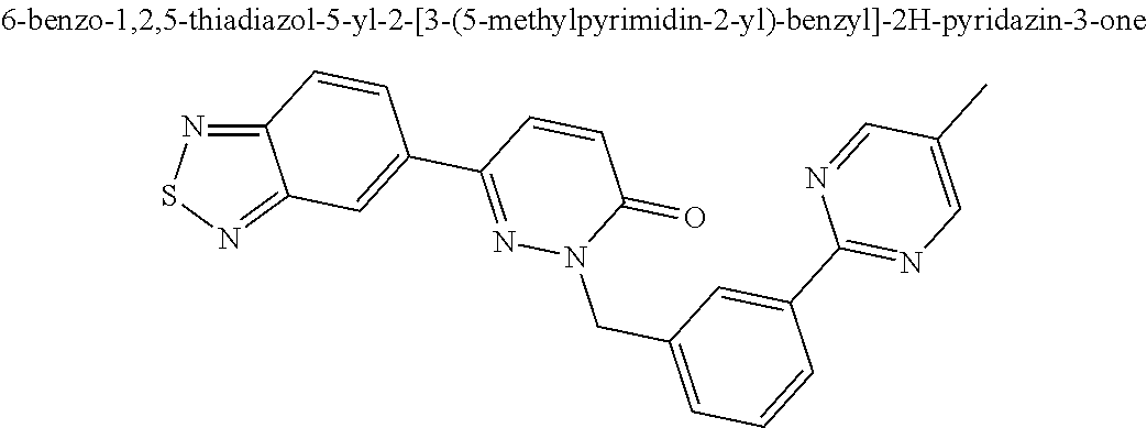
C12=NSN=C1C=C(C1=NN(CC3=CC=CC(C4=NC=C(C)C=N4)=C3)C(=O)C=C1)C=C2
